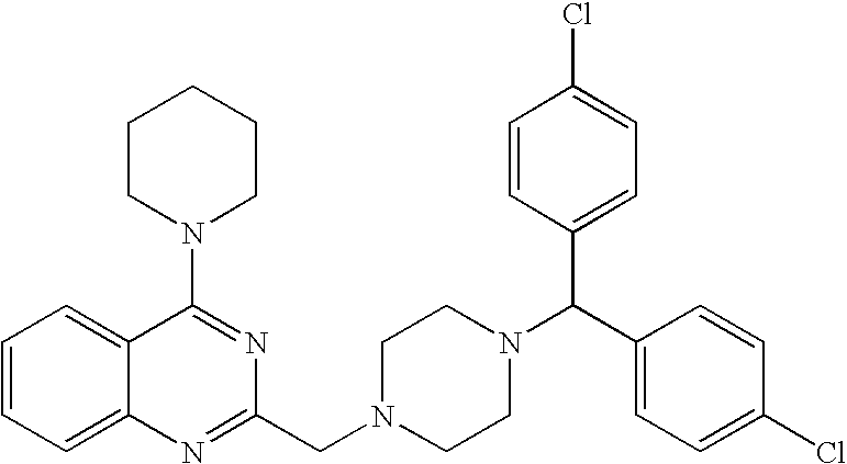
C1=CC=C2C(=C1)C(N1CCCCC1)=NC(CN1CCN(C(C3=CC=C(Cl)C=C3)C3=CC=C(Cl)C=C3)CC1)=N2
